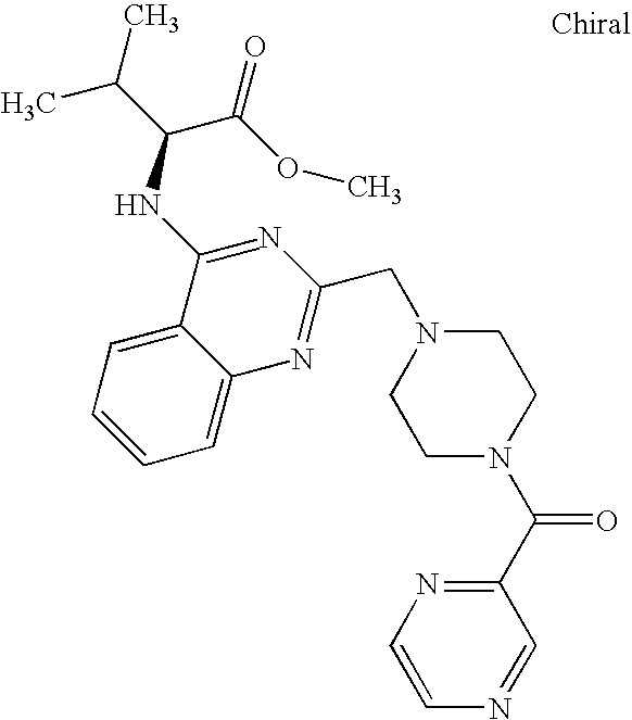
C1=C2C(=CC=C1)C(NC(C(C)C)C(OC)=O)=NC(CN1CCN(C(C3=NC=CN=C3)=O)CC1)=N2
